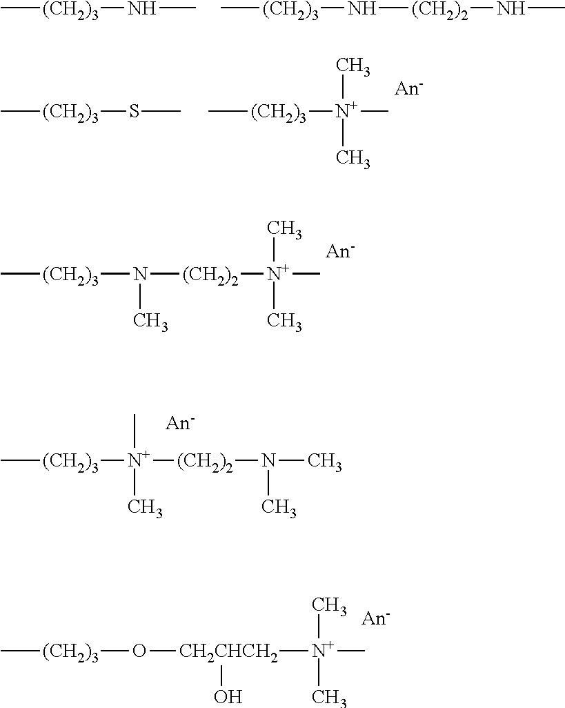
N([(CH2)2][N+](C)(C)C)(C)[(CH2)3]C.C[(CH2)3][N+]([(CH2)2]N(C)C)(C)C.C[(CH2)3]NC.C[(CH2)3]N[(CH2)2]NC.C[(CH2)3][N+](C)(C)C.C[(CH2)3]SC.[N+](C)(C)(C)[CH2CHCH2](O)O[(CH2)3]C
